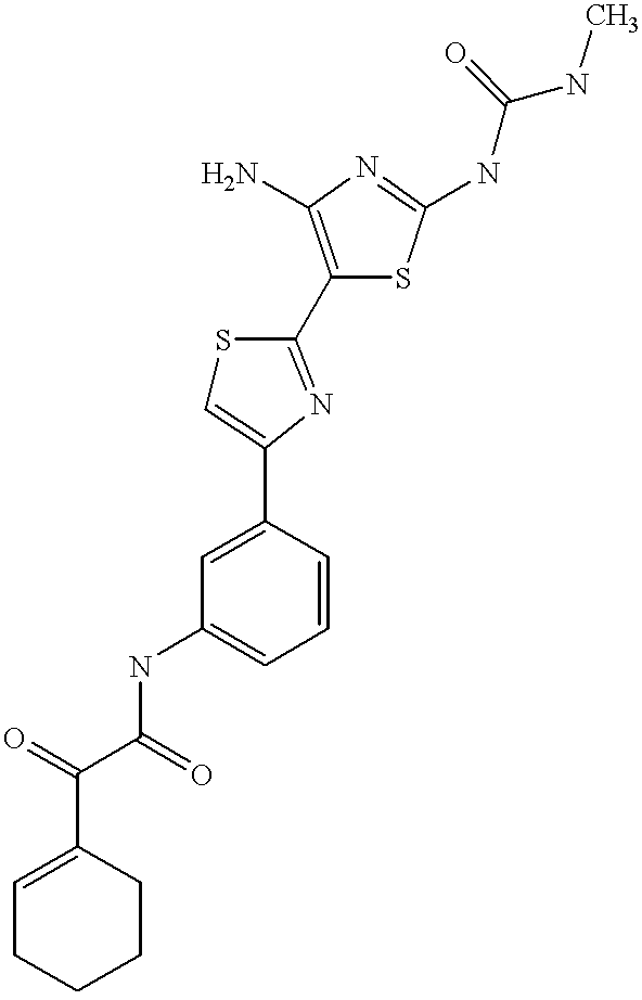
C(C(=O)NC1=CC=CC(C2=CSC(C3=C(N)N=C(NC(NC)=O)S3)=N2)=C1)(=O)C1=CCCCC1
